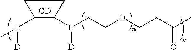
C1([L]([D])C)C([L](CCOCCC(C)=O)[D])CC1.[CD]
